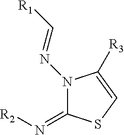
N1(N=C[R1])C(=N[R2])SC=C1[R3]
